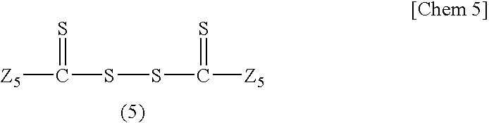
[Z5]C(SSC([Z5])=S)=S
